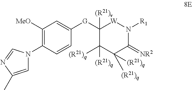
C1([G]C2=CC([MeO])=C(N3C=C(C)N=C3)C=C2)([(R21)v])C([(R21)q])([(R21)q])C([(R21)q])([(R21)q])C(=[NR2])N([R1])[W]1
